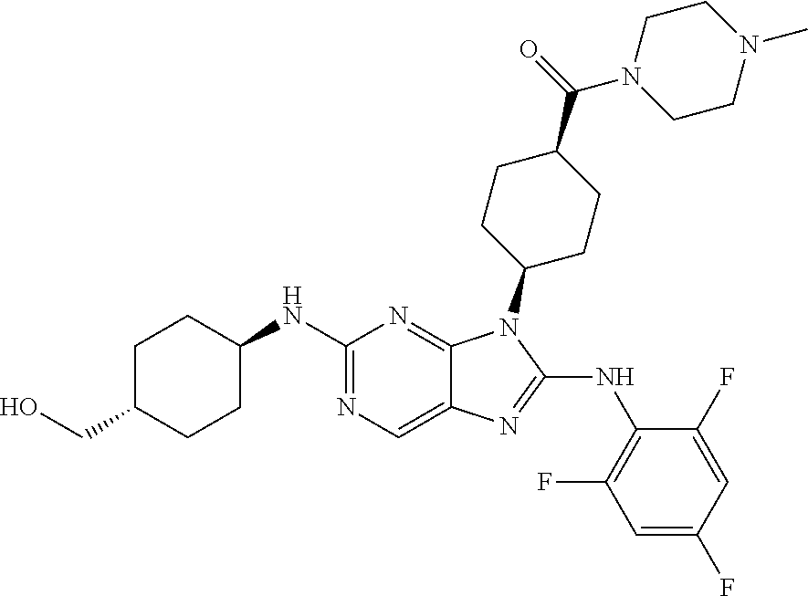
N1=C(NC2CCC(CO)CC2)N=C2C(=C1)N=C(NC1=C(F)C=C(F)C=C1F)N2C1CCC(C(N2CCN(C)CC2)=O)CC1
